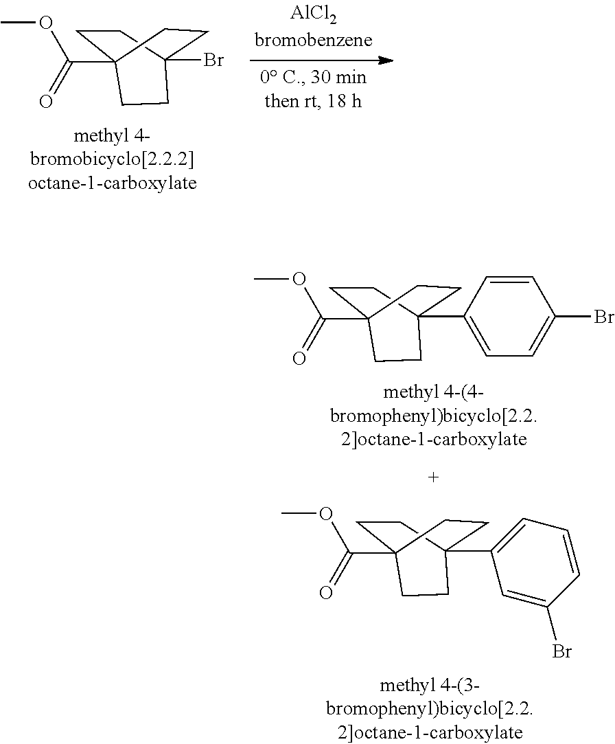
C1CC2(Br)CCC1(C(=O)OC)CC2.C1CC2(C3=CC=CC(Br)=C3)CCC1(C(=O)OC)CC2.C1CC2(C3=CC=C(Br)C=C3)CCC1(C(=O)OC)CC2
